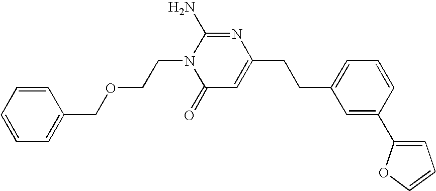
C1=CC=CC=C1COCCN1C(=O)C=C(CCC2=CC=CC(C3=CC=CO3)=C2)N=C1N
